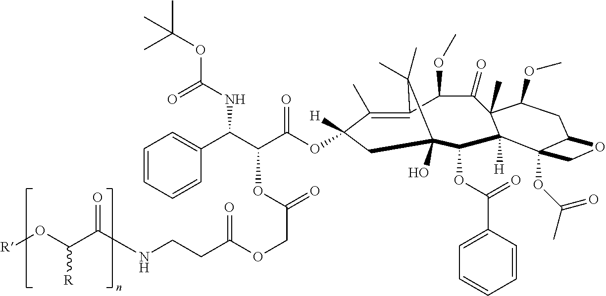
C1(C)=C2C(OC)C(=O)C3(C)C([H])(C(OC(C4=CC=CC=C4)=O)C(O)(CC1([H])OC(C(C(C1=CC=CC=C1)NC(OC(C)(C)C)=O)OC(=O)COC(CCNC(C(O[R])[R])=O)=O)=O)C2(C)C)C1(OC(C)=O)C(CC3OC)OC1
